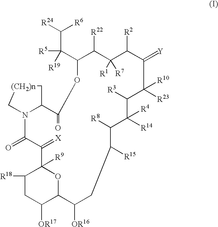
C1([R18])CC([OR17])C2OC1([R9])C(=[X])C(=O)N1C(C[(CH2)n]C1)C(=O)OC(C([R5])(C([R6])[R24])[R19])C([R22])C([R1])([R7])C([R2])C(=[Y])C([R23])([R10])C([R3])C([R4])([R14])C([R8])C([R15])CC2[OR16]
